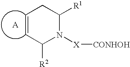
N1([X][CONHOH])C([R1])CC=CC1[R2].[A]
